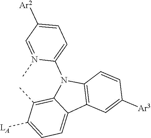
C1=C([LA])C(C)=C2C(=C1)C1=C(N2C2=CC=C([Ar2])C=N2C)C=CC([Ar3])=C1
